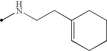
N(CCC1=CCCCC1)C
